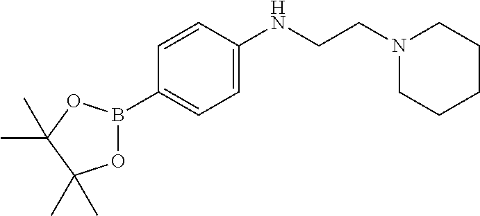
O1B(C2=CC=C(NCCN3CCCCC3)C=C2)OC(C)(C)C1(C)C
